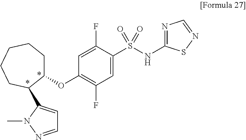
C1(OC2=C(F)C=C(S(NC3=NC=NS3)(=O)=O)C(F)=C2)CCCCCC1C1=CC=NN1C
